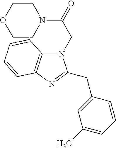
C1COCCN1C(CN1C2=C(N=C1CC1=CC(C)=CC=C1)C=CC=C2)=O
